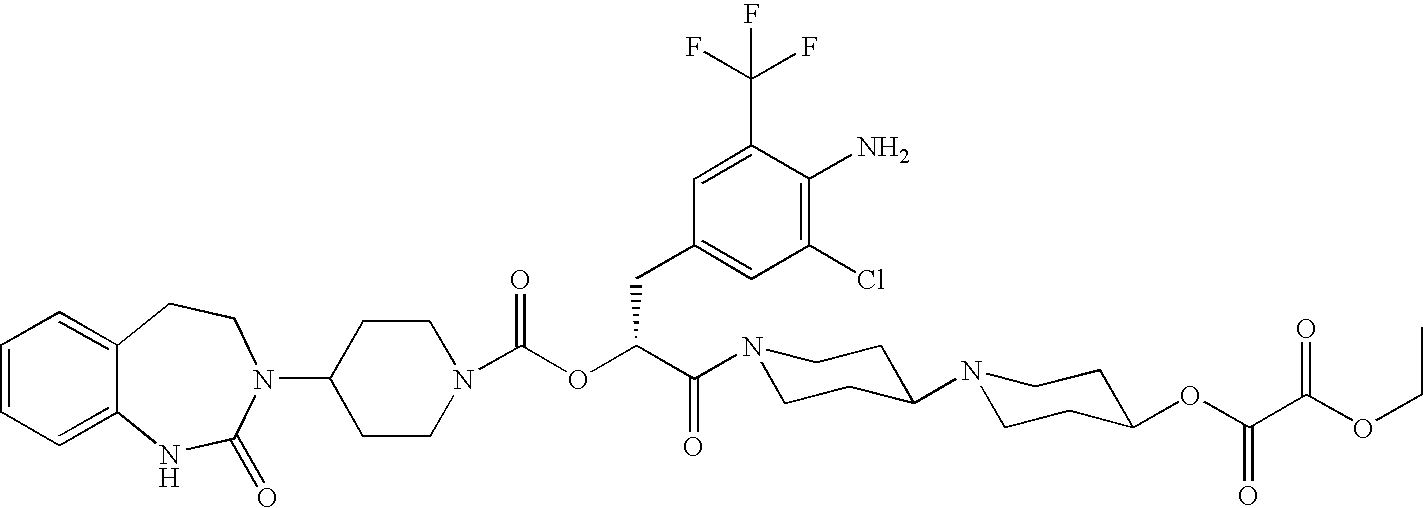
C1(N2C(=O)NC3=CC=CC=C3CC2)CCN(C(OC(C(=O)N2CCC(N3CCC(OC(C(OCC)=O)=O)CC3)CC2)CC2=CC(Cl)=C(N)C(C(F)(F)F)=C2)=O)CC1
